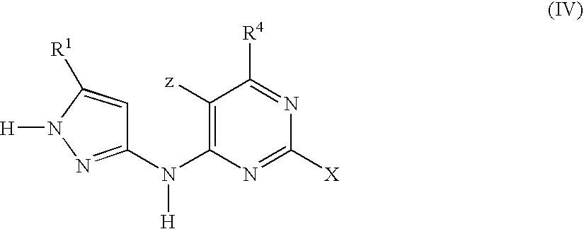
C1=C([R1])N([H])N=C1N(C1=C([z])C([R4])=NC([X])=N1)[H]
